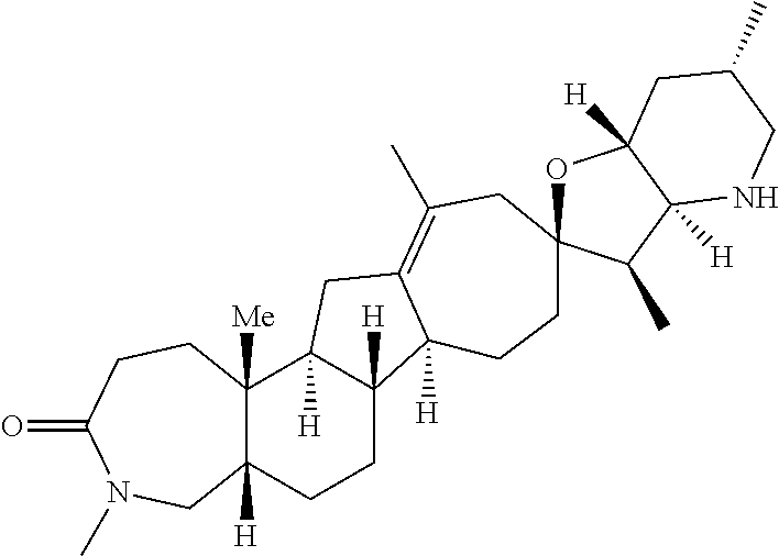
C12([H])C([Me])(C3([H])C([H])(CC1)C1([H])C(=C(C)CC4(CC1)OC1([H])C([H])(C4C)NCC(C)C1)C3)CCC(=O)N(C)C2
